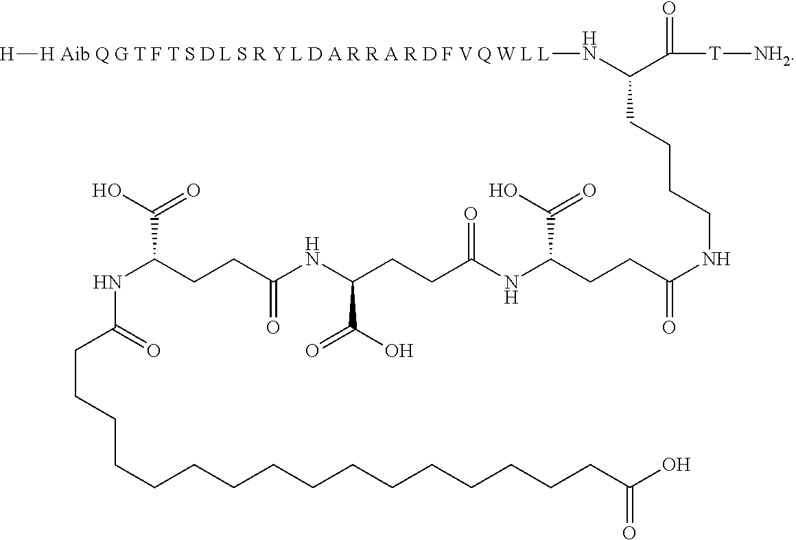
N(C(CCC(NC(CCC(NC(CCC(NCCCCC(N[H Aib Q G T F T S D L S R Y L D A R R A R D F V Q W L L][H])C([T][NH2])=O)=O)C(=O)O)=O)C(=O)O)=O)C(O)=O)C(=O)CCCCCCCCCCCCCCCCC(O)=O
